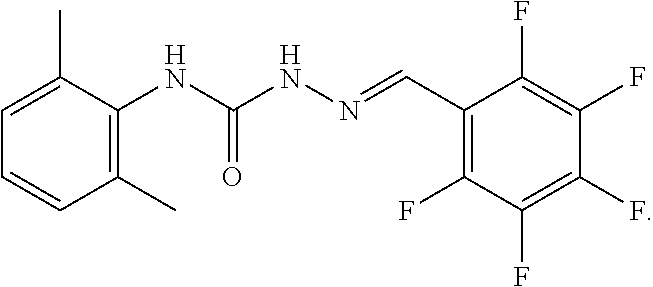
C1(C)=C(NC(NN=CC2=C(F)C(F)=C(F)C(F)=C2F)=O)C(C)=CC=C1
